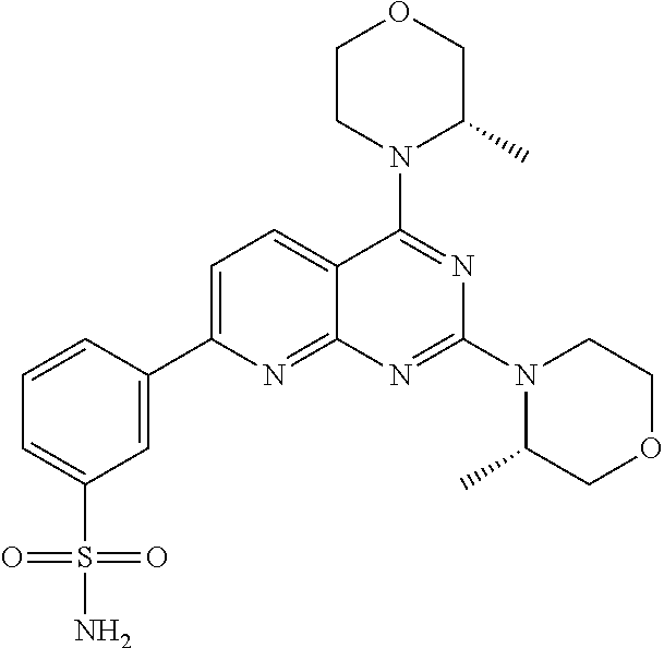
C1=C(C2=CC(S(N)(=O)=O)=CC=C2)N=C2C(=C1)C(N1C(C)COCC1)=NC(N1C(C)COCC1)=N2
